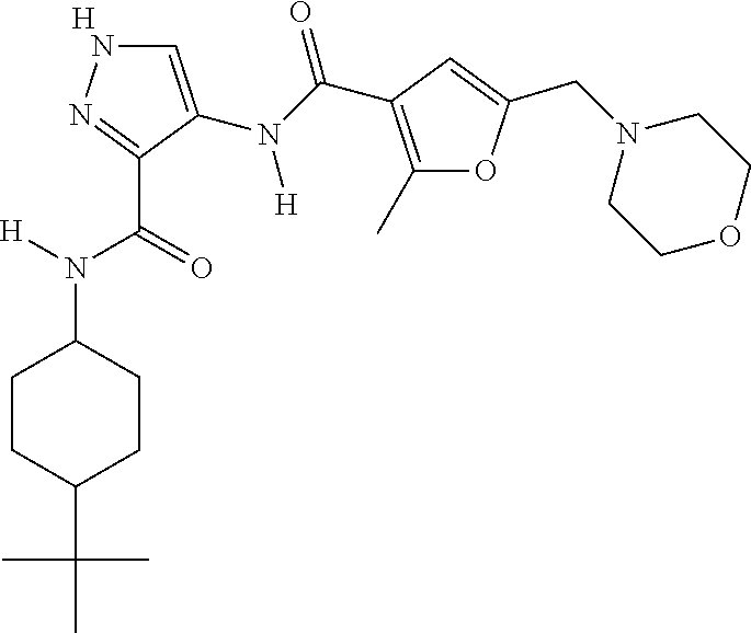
[H].C1=C(N(C(=O)C2=C(C)OC(CN3CCOCC3)=C2)[H])C(C(=O)N([H])C2CCC(C(C)(C)C)CC2)=NN1
